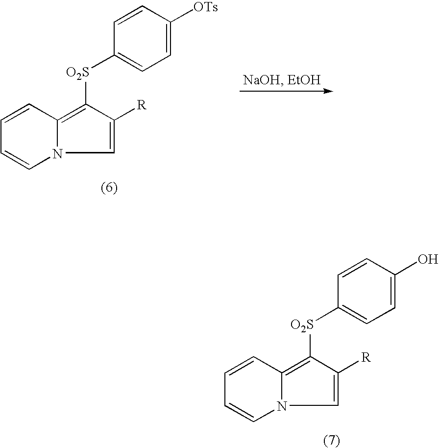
C1=CC2=C([O2S]C3=CC=C([OTs])C=C3)C([R])=CN2C=C1.C1=CC2=C([O2S]C3=CC=C(O)C=C3)C([R])=CN2C=C1
